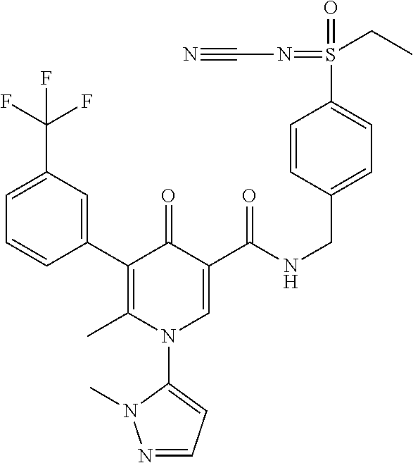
C1(C2=C(C)N(C3=CC=NN3C)C=C(C(NCC3=CC=C(S(=O)(=NC#N)CC)C=C3)=O)C2=O)=CC(C(F)(F)F)=CC=C1
